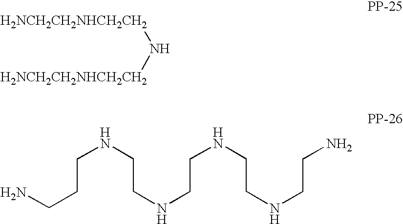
[H2NCH2CH2NHCH2CH2]N[H2NCH2CH2NHCH2CH2].C(CCN)NCCNCCNCCNCCN
